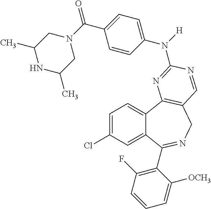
C1=C(Cl)C=C2C(=C1)C1=C(CN=C2C2=C(F)C=CC=C2[OCH3])C=NC(N(C2=CC=C(C(N3CC(C)NC(C)C3)=O)C=C2)[H])=N1
